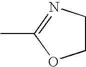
C1CN=C(C)O1
